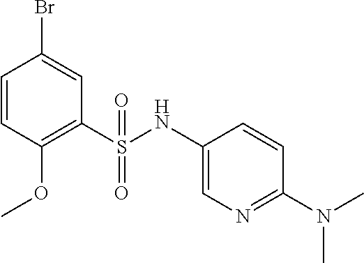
C1(S(NC2=CN=C(N(C)C)C=C2)(=O)=O)=C(OC)C=CC(Br)=C1
